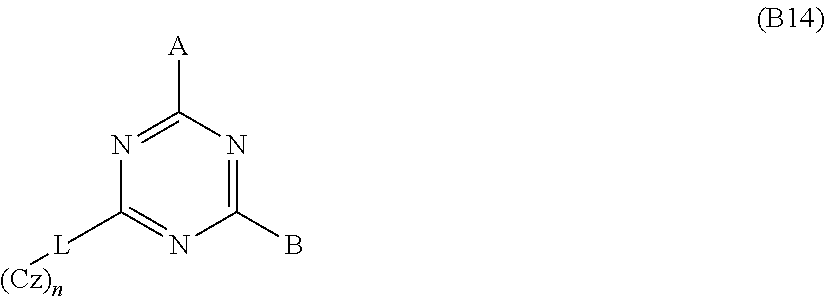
C1([L][(Cz)n])=NC(B)=NC([A])=N1
